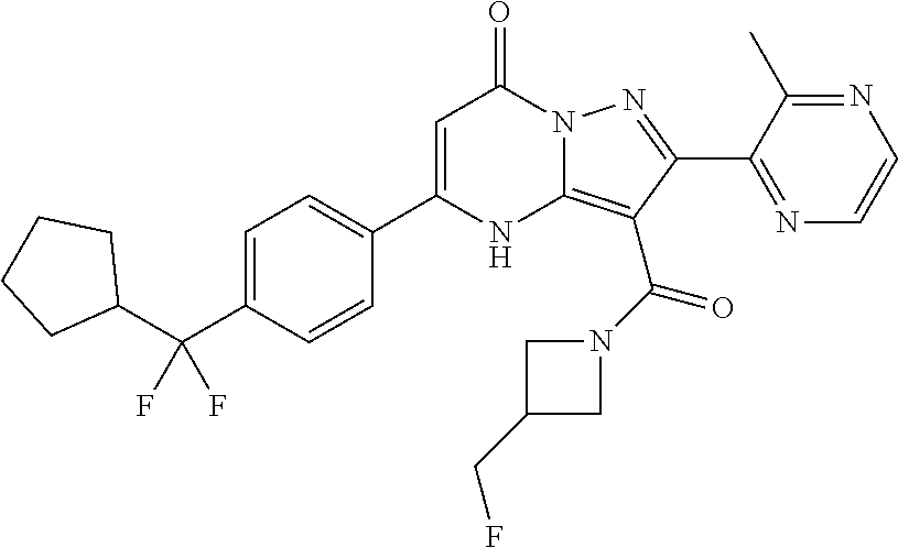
C1(C2=CC=C(C(C3CCCC3)(F)F)C=C2)=CC(=O)N2C(=C(C(N3CC(CF)C3)=O)C(C3=NC=CN=C3C)=N2)N1
